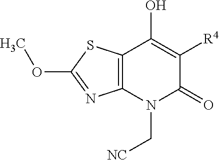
C12=C(N(C[NC])C(=O)C([R4])=C1O)N=C(OC)S2
